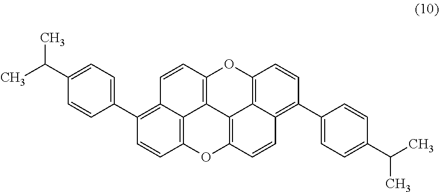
C1=CC2=C3C(=C1C1=CC=C(C(C)C)C=C1)C=CC1=C3C3=C(O2)C=CC2=C(C4=CC=C(C(C)C)C=C4)C=CC(=C32)O1
